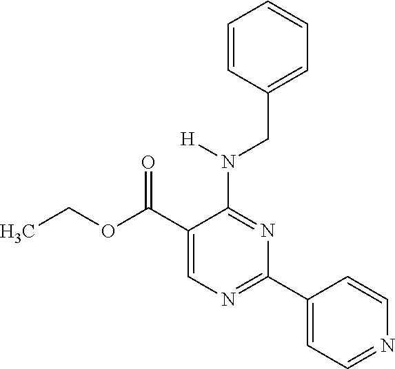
CCOC(C1=CN=C(C2=CC=NC=C2)N=C1N(CC1=CC=CC=C1)[H])=O
